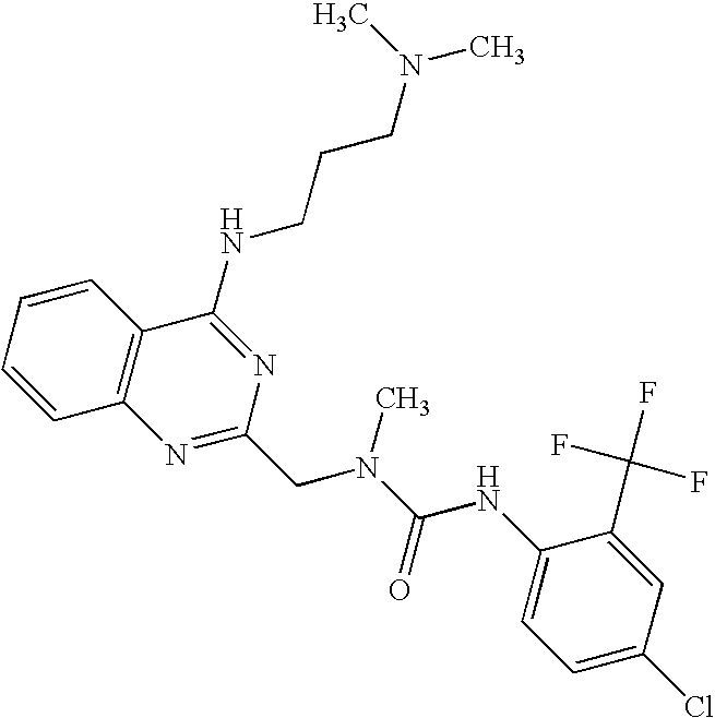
C1=CC=CC2=C1N=C(CN(C(=O)NC1=CC=C(Cl)C=C1C(F)(F)F)C)N=C2NCCCN(C)C
